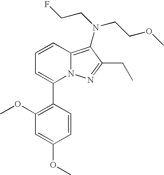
C1=CC2=C(N(CCF)CCOC)C(CC)=NN2C(C2=C(OC)C=C(OC)C=C2)=C1
